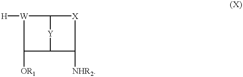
[H][W]1C2[Y]C(C1[OR1])C([NHR2])[X]2
